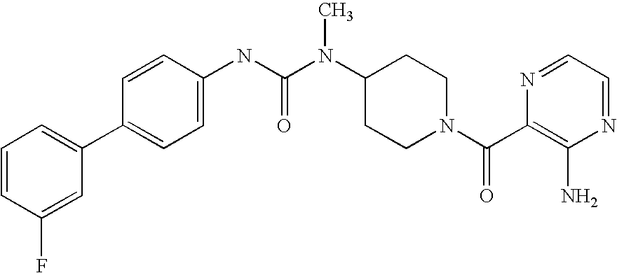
C1=CC(F)=CC(C2=CC=C(NC(N(C3CCN(C(C4=C(N)N=CC=N4)=O)CC3)C)=O)C=C2)=C1
